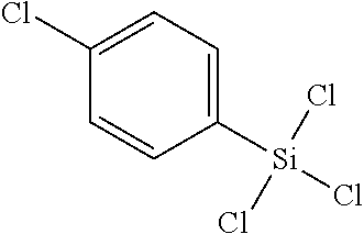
C1(Cl)=CC=C([Si](Cl)(Cl)Cl)C=C1
